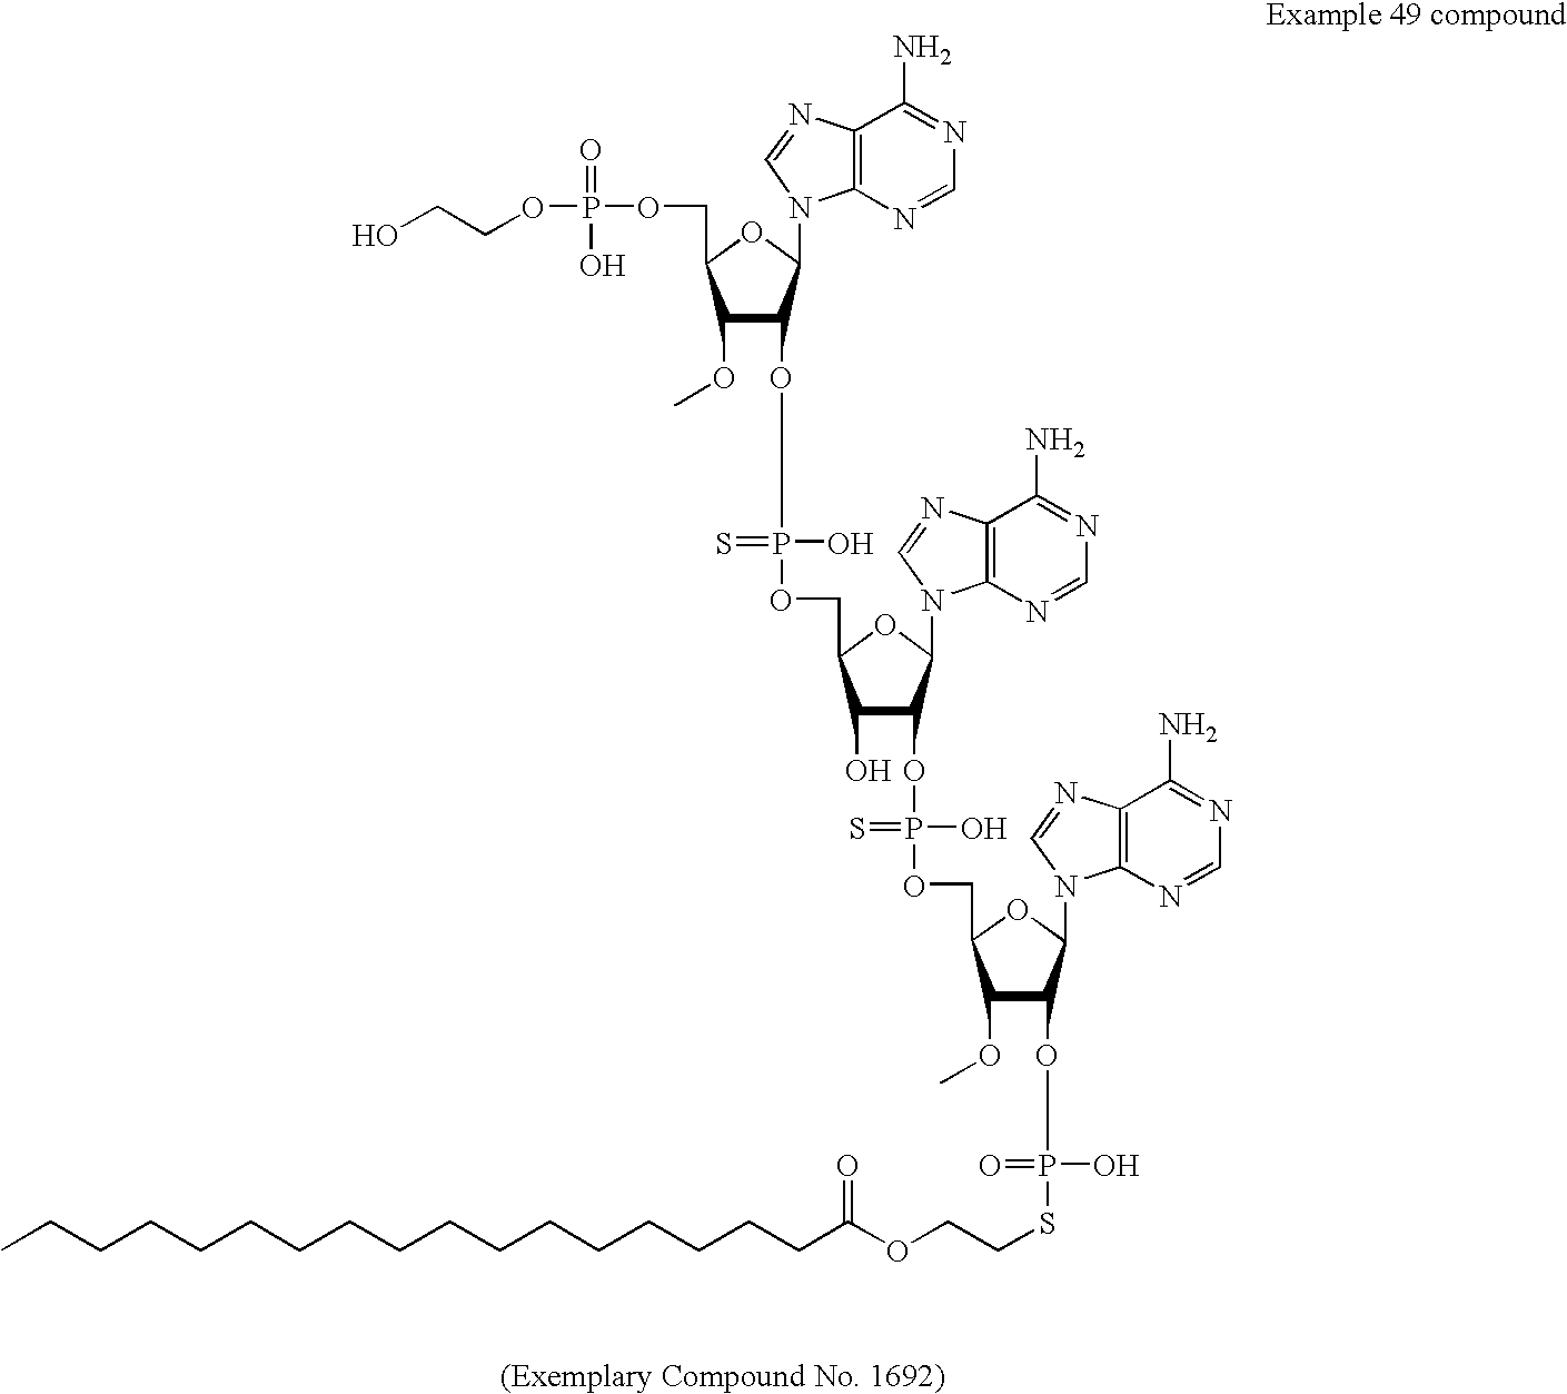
C1(OC)C(OP(O)(OCC2C(O)C(OP(O)(OCC3C(OC)C(OP(O)(=O)SCCOC(CCCCCCCCCCCCCCCCC)=O)C(N4C5=C(C(N)=NC=N5)N=C4)O3)=S)C(N3C4=C(C(N)=NC=N4)N=C3)O2)=S)C(N2C3=C(C(N)=NC=N3)N=C2)OC1COP(=O)(O)OCCO
